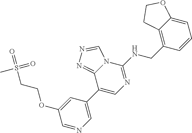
C1=NC=C(C2=CN=C(NCC3=C4C(=CC=C3)OCC4)N3C2=NN=C3)C=C1OCCS(=O)(=O)C
